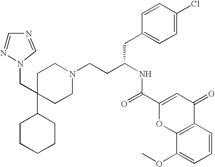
C1CCCCC1C1(CN2N=CN=C2)CCN(CCC(NC(=O)C2=CC(=O)C3=C(O2)C(OC)=CC=C3)CC2=CC=C(Cl)C=C2)CC1
